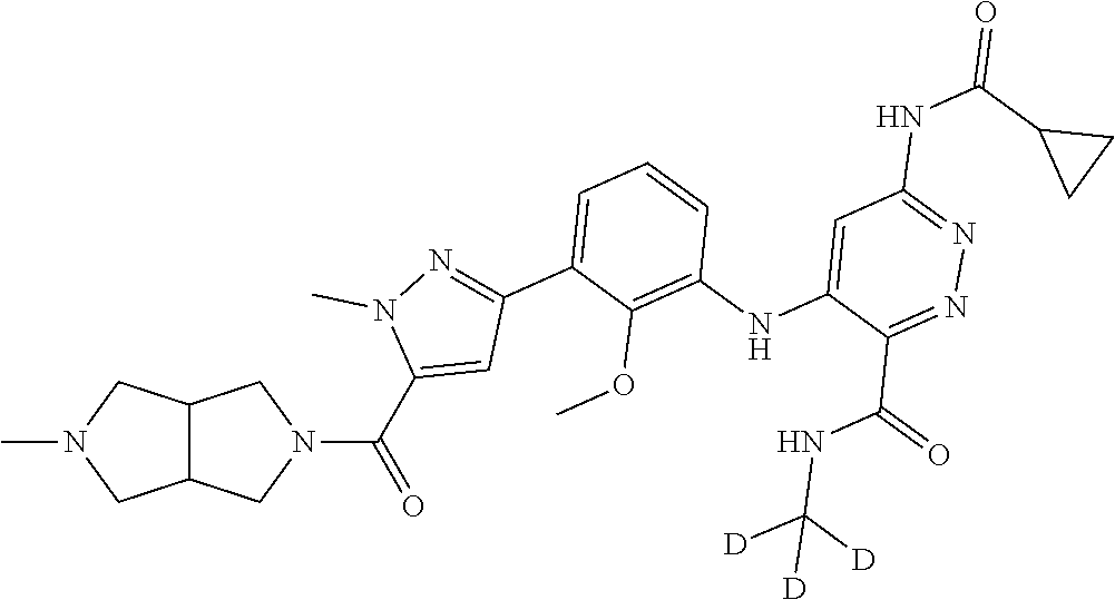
C12C(CN(C)C1)CN(C(C1=CC(C3=CC=CC(NC4=CC(NC(C5CC5)=O)=NN=C4C(=O)NC([D])([D])[D])=C3OC)=NN1C)=O)C2
